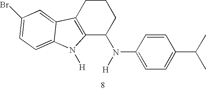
C12=C(CCCC1N([H])C1=CC=C(C(C)C)C=C1)C1=CC(Br)=CC=C1N2[H]
